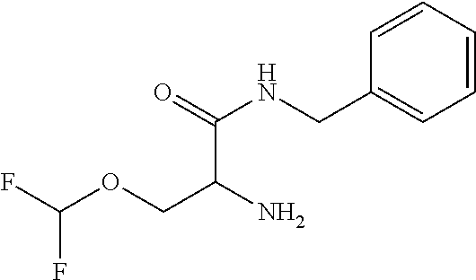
C(C(N)COC(F)F)(=O)NCC1=CC=CC=C1
